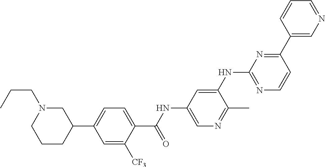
C1=C([CF3])C(C(NC2=CN=C(C)C(NC3=NC=CC(C4=CN=CC=C4)=N3)=C2)=O)=CC=C1C1CN(CCC)CCC1
